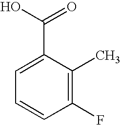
C1=C(C(=O)O)C(C)=C(F)C=C1
